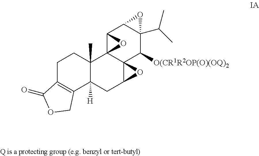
C1C2=C(C3([H])C(C)(C1)C14C5(C(C3)O5)C([O(CR1R2OP(O)(OQ)2])C3(C(C)C)C(C1O4)O3)COC2=O
